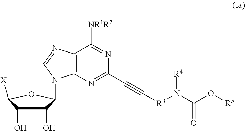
C12=C(N=CN1C1C(O)C(O)C([X])O1)C([NR1R2])=NC(C#C[R3]N(C(O[R5])=O)[R4])=N2
